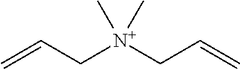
C([N+](CC=C)(C)C)C=C
